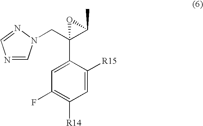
C1=C(C2(CN3C=NC=N3)C(C)O2)C([R15])=CC([R14])=C1F
